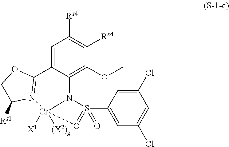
C1=C2C(=C(OC)C([Rs4])=C1[Rs4])N1S(C3=CC(Cl)=CC(Cl)=C3)(=O)=O[Cr]1([X1])([(X2)g])N1=C2OCC1[Rs1]
